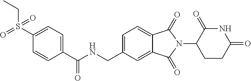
N1C(=O)C(N2C(=O)C3=CC=C(CNC(C4=CC=C(S(CC)(=O)=O)C=C4)=O)C=C3C2=O)CCC1=O
